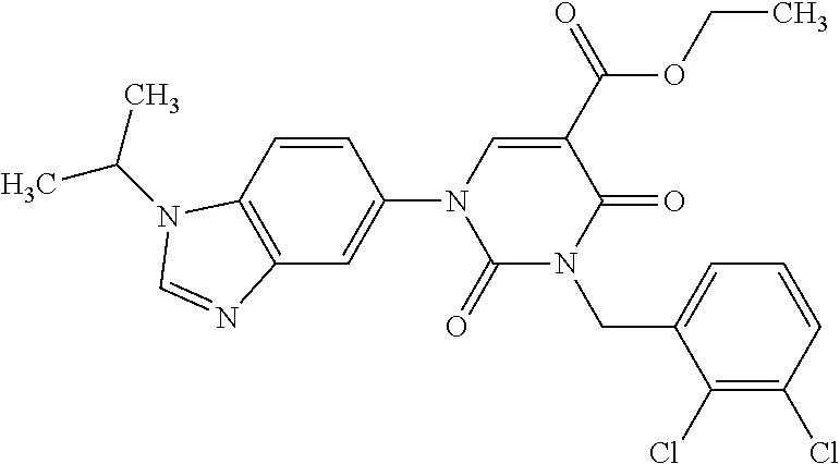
C1(=O)N(CC2=CC=CC(Cl)=C2Cl)C(=O)C(C(=O)OCC)=CN1C1=CC2=C(C=C1)N(C(C)C)C=N2
